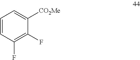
C1=CC(F)=C(F)C([CO2Me])=C1
